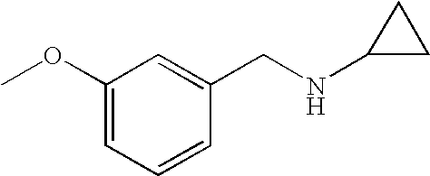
C1(OC)=CC=CC(CNC2CC2)=C1
